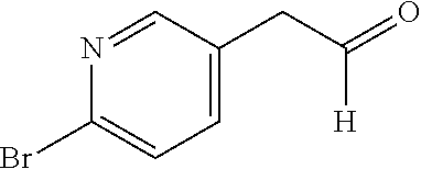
N1=CC(CC(=O)[H])=CC=C1Br
